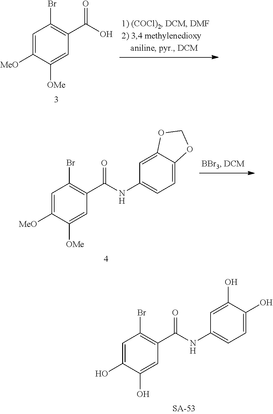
C1=C([MeO])C([OMe])=CC(C(O)=O)=C1Br.C1=C(O)C(O)=CC(C(NC2=CC=C(O)C(O)=C2)=O)=C1Br.C1=C([MeO])C([OMe])=CC(C(NC2=CC=C3C(=C2)OCO3)=O)=C1Br
